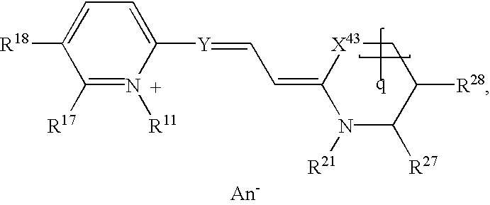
C1([Y]=CC=C2N([R21])C([R27])C([R28])C[X43]2)=CC=C([R18])C([R17])=N1[R11]
